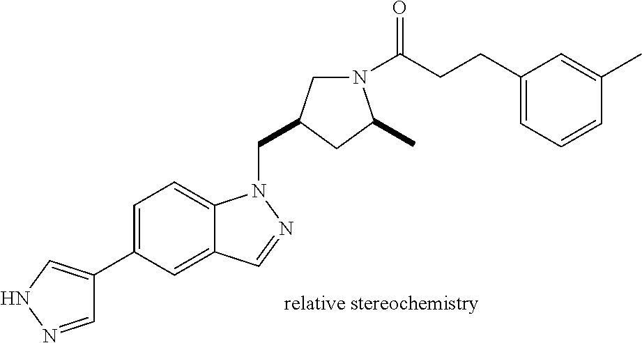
C1=NNC=C1C1=CC=C2C(=C1)C=NN2CC1CN(C(CCC2=CC=CC(C)=C2)=O)C(C)C1
